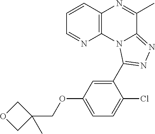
C1=CC2=C(N=C1)N1C(=NN=C1C1=CC(OCC3(C)COC3)=CC=C1Cl)C(C)=N2
